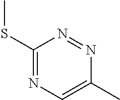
C1(SC)=NC=C(C)N=N1
